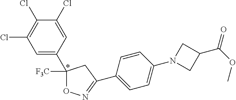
C1=C(C2([F3C])ON=C(C3=CC=C(N4CC(C(=O)OC)C4)C=C3)C2)C=C(Cl)C(Cl)=C1Cl
